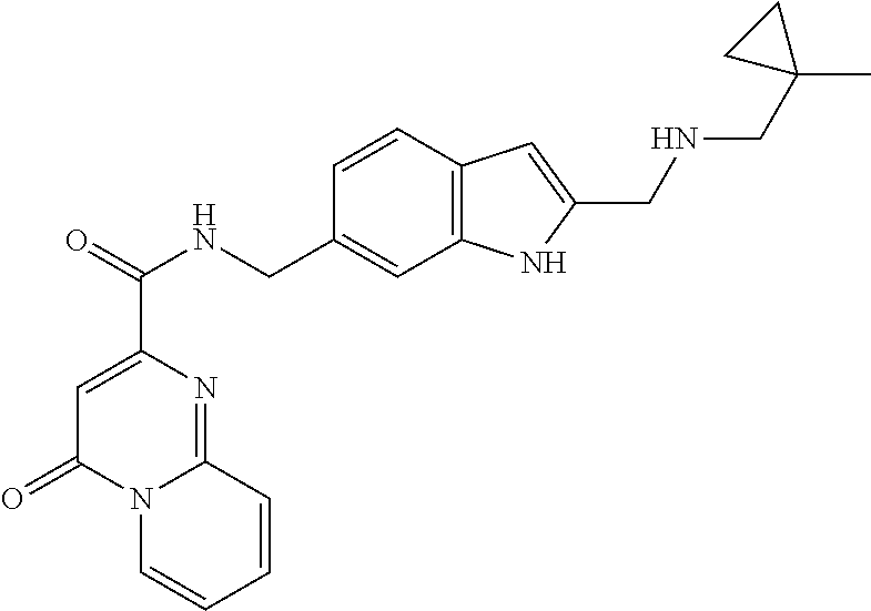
N12C=CC=CC1=NC(C(=O)NCC1=CC3=C(C=C1)C=C(CNCC1(C)CC1)N3)=CC2=O
